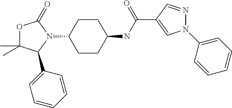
C1CC(NC(C2=CN(C3=CC=CC=C3)N=C2)=O)CCC1N1C(=O)OC(C)(C)C1C1=CC=CC=C1
